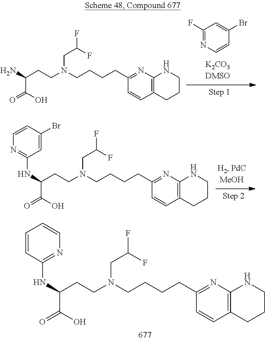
C1(F)=NC=CC(Br)=C1.C1(CCCCN(CCC(N)C(=O)O)CC(F)F)=NC2=C(C=C1)CCCN2.C1(CCCCN(CCC(NC2=NC=CC(Br)=C2)C(=O)O)CC(F)F)=NC2=C(C=C1)CCCN2.C1(CCCCN(CCC(NC2=NC=CC=C2)C(=O)O)CC(F)F)=NC2=C(C=C1)CCCN2
